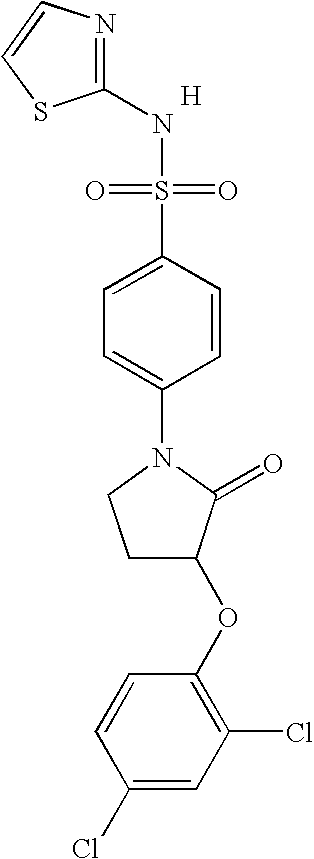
N1=C(NS(=O)(=O)C2=CC=C(N3CCC(OC4=C(Cl)C=C(Cl)C=C4)C3=O)C=C2)SC=C1.[H]
